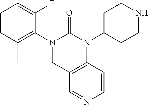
C1=CC(C)=C(N2C(=O)N(C3CCNCC3)C3=C(C2)C=NC=C3)C(F)=C1
